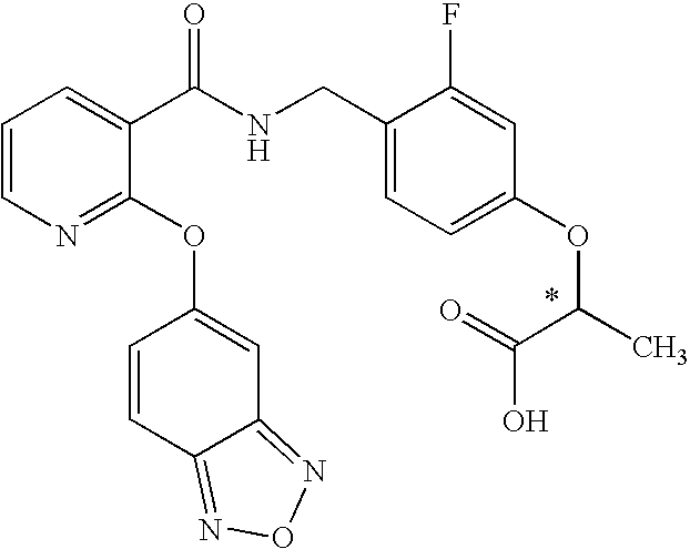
C1=CN=C(OC2=CC3=NON=C3C=C2)C(C(NCC2=CC=C(OC(C(O)=O)C)C=C2F)=O)=C1
